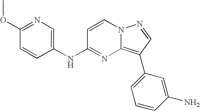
C1(OC)=NC=C(NC2=NC3=C(C4=CC=CC(N)=C4)C=NN3C=C2)C=C1
